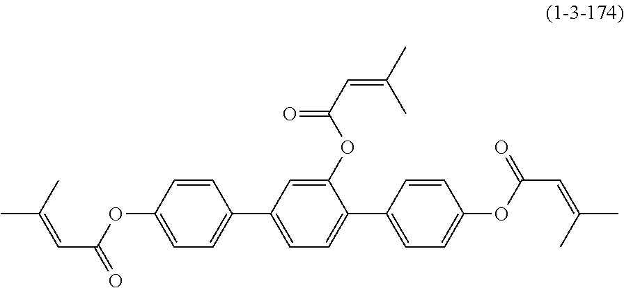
C1(OC(=O)C=C(C)C)=CC(C2=CC=C(OC(C=C(C)C)=O)C=C2)=CC=C1C1=CC=C(OC(C=C(C)C)=O)C=C1
